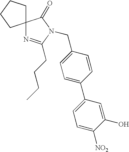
C1=C(CN2C(CCCC)=NC3(C2=O)CCCC3)C=CC(C2=CC=C([NO2])C(O)=C2)=C1
